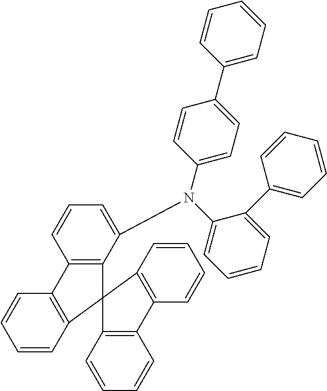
C1=CC2=C(C=C1)C1=C(C(N(C3=CC=CC=C3C3=CC=CC=C3)C3=CC=C(C4=CC=CC=C4)C=C3)=CC=C1)C21C2=C(C=CC=C2)C2=C1C=CC=C2
